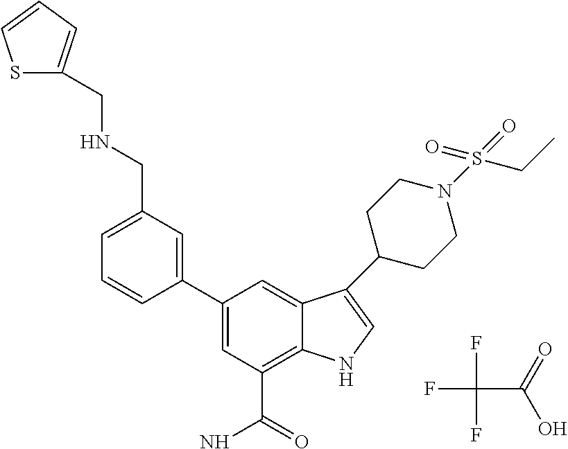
FC(F)(F)C(=O)O.C1(C2=CC(CNCC3=CC=CS3)=CC=C2)=CC(C(=O)N)=C2C(=C1)C(C1CCN(S(=O)(=O)CC)CC1)=CN2
